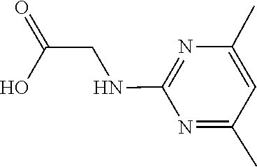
C1(NCC(=O)O)=NC(C)=CC(C)=N1
